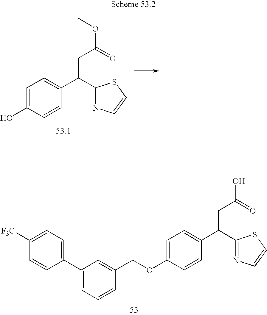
C1=C(O)C=CC(C(CC(OC)=O)C2=NC=CS2)=C1.C1=C(OCC2=CC(C3=CC=C([F3C])C=C3)=CC=C2)C=CC(C(CC(O)=O)C2=NC=CS2)=C1
